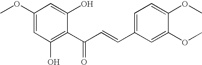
C1(OC)=CC(O)=C(C(C=CC2=CC=C(OC)C(OC)=C2)=O)C(O)=C1
